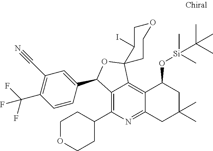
C12=C(C3CCOCC3)N=C3C(=C1C1(OC2C2=CC(C#N)=C(C(F)(F)F)C=C2)C(I)COCC1)C(O[Si](C(C)(C)C)(C)C)CC(C)(C)C3
